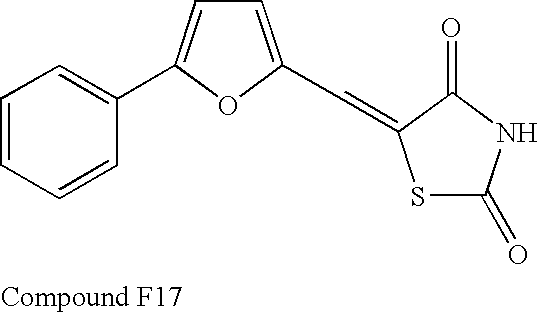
C1(C2=CC=C(C=C3SC(=O)NC3=O)O2)=CC=CC=C1
